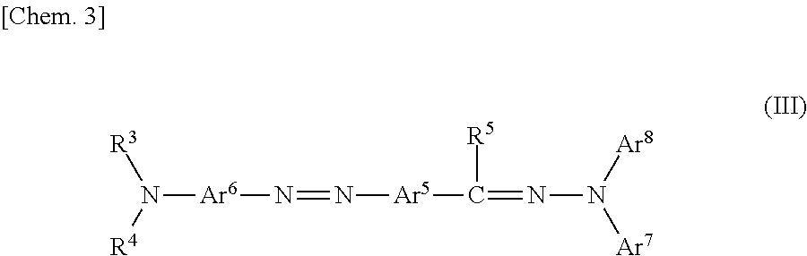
N([Ar6]N=N[Ar5]C(=NN([Ar7])[Ar8])[R5])([R4])[R3]
